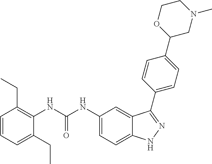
C1=CC=C(CC)C(NC(NC2=CC=C3C(=C2)C(C2=CC=C(C4CN(C)CCO4)C=C2)=NN3)=O)=C1CC
